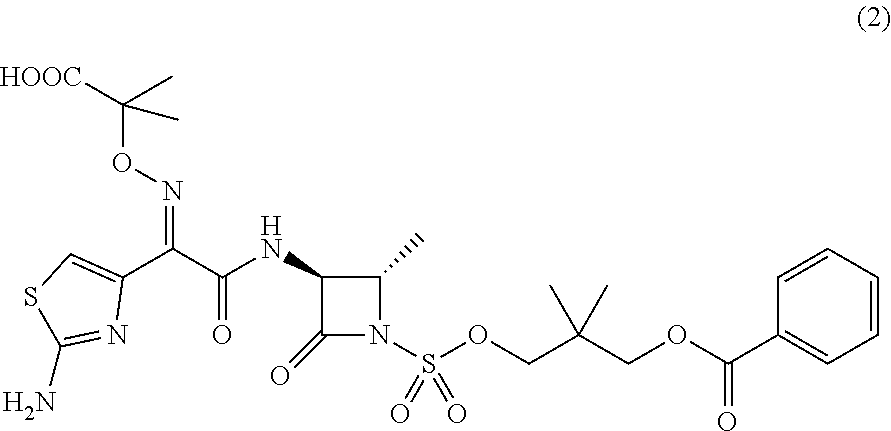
C1(=O)N(S(OCC(COC(C2=CC=CC=C2)=O)(C)C)(=O)=O)C(C)C1NC(C(C1=CSC(N)=N1)=NOC([HOOC])(C)C)=O
